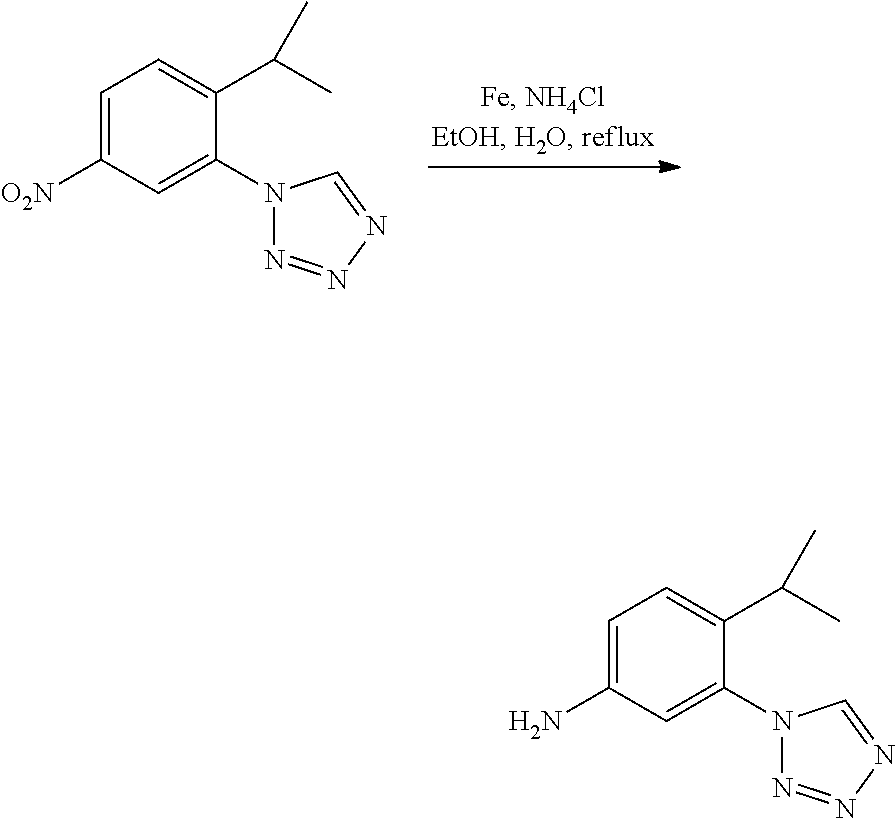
C1=C([O2N])C=C(N2N=NN=C2)C(C(C)C)=C1.C1=C(N)C=C(N2N=NN=C2)C(C(C)C)=C1
